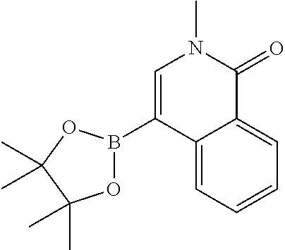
C12=CC=CC=C1C(=O)N(C)C=C2B1OC(C)(C)C(C)(C)O1
